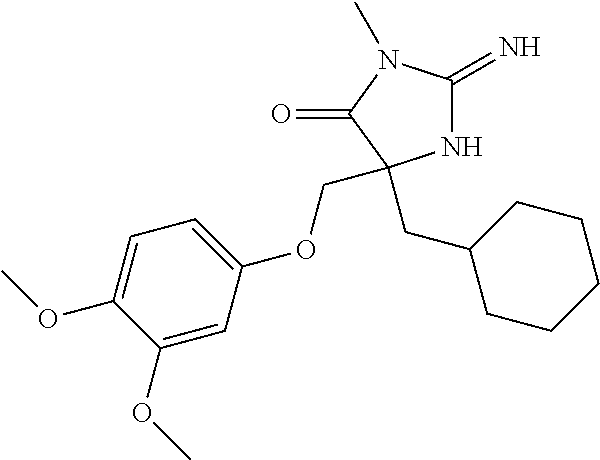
N1C(=N)N(C)C(=O)C1(CC1CCCCC1)COC1=CC=C(OC)C(OC)=C1
